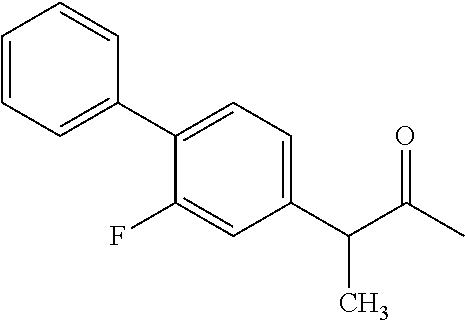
C1=CC=C(C2=CC=C(C(C(C)=O)C)C=C2F)C=C1
